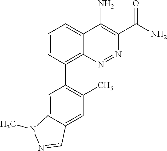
C1=CC(C2=C(C)C=C3C(=C2)N(C)N=C3)=C2C(=C1)C(N)=C(C(N)=O)N=N2
